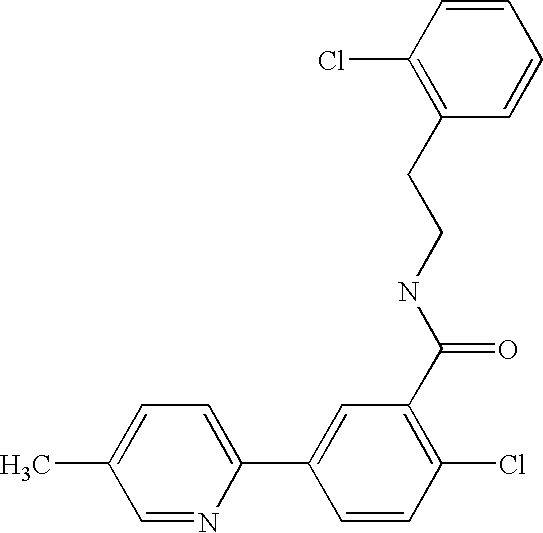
C1=NC(C2=CC(C(NCCC3=C(Cl)C=CC=C3)=O)=C(Cl)C=C2)=CC=C1C
